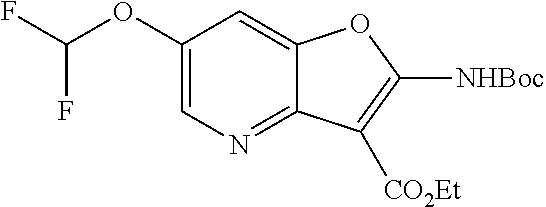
C1(OC(F)F)=CN=C2C(=C1)OC([NHBoc])=C2[CO2Et]
